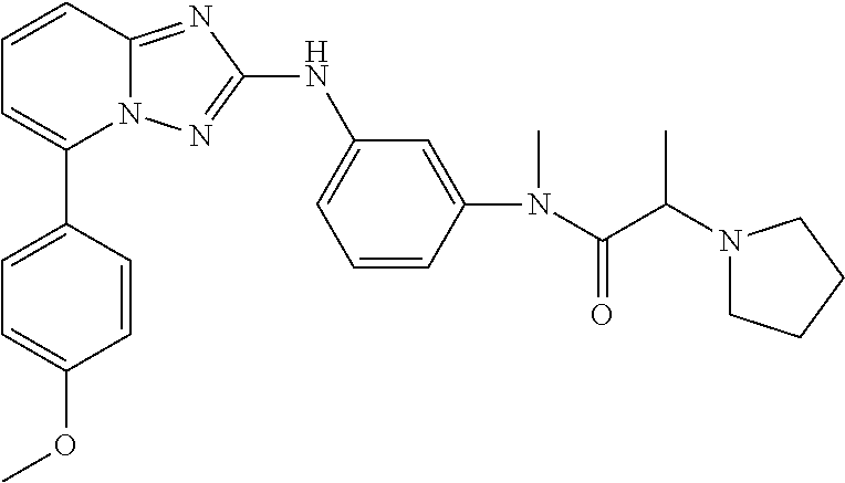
C1=CC2=NC(NC3=CC=CC(N(C)C(C(C)N4CCCC4)=O)=C3)=NN2C(C2=CC=C(OC)C=C2)=C1
